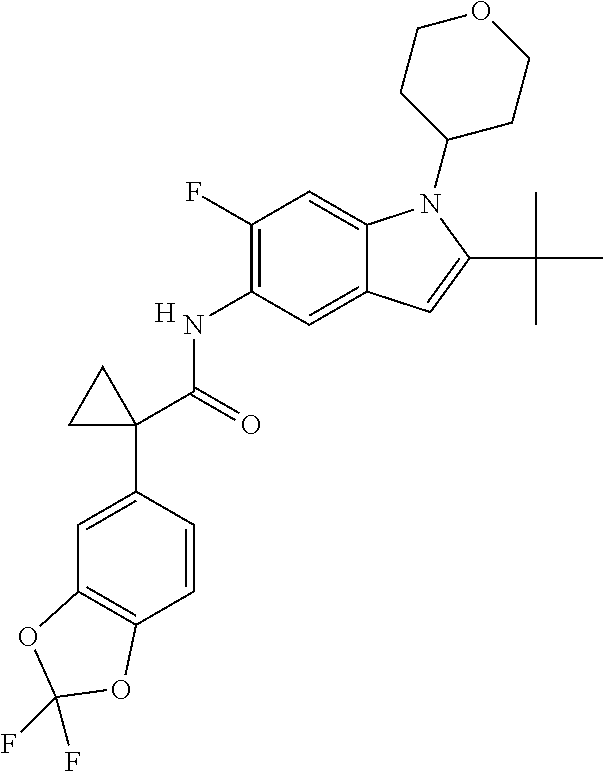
C1(NC(C2(C3=CC4=C(C=C3)OC(F)(F)O4)CC2)=O)=C(F)C=C2C(=C1)C=C(C(C)(C)C)N2C1CCOCC1.[H]
